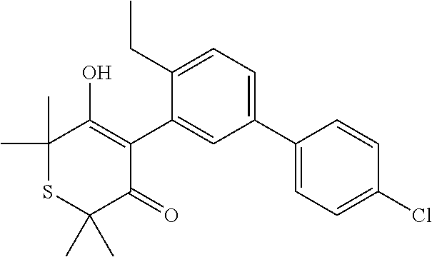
C1(C)(C)SC(C)(C)C(=O)C(C2=CC(C3=CC=C(Cl)C=C3)=CC=C2CC)=C1O
